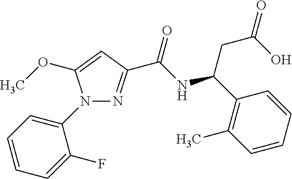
N1=C(C(NC(C2=C(C)C=CC=C2)CC(=O)O)=O)C=C(OC)N1C1=CC=CC=C1F
